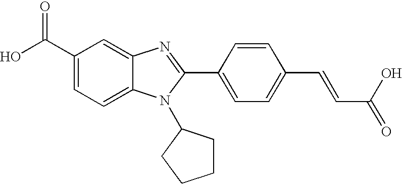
C1(C(O)=O)=CC=C2C(=C1)N=C(C1=CC=C(C=CC(=O)O)C=C1)N2C1CCCC1
